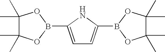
C1=C(B2OC(C)(C)C(C)(C)O2)NC(B2OC(C)(C)C(C)(C)O2)=C1
